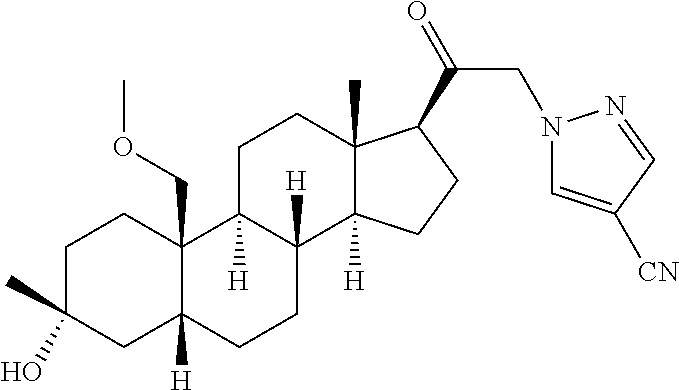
C1C(C)(O)CC2([H])C(COC)(C1)C1([H])C([H])(CC2)C2([H])C(C)(CC1)C(C(=O)CN1C=C([CN])C=N1)CC2
